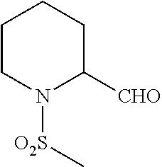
C1CN([O2S]C)C([CHO])CC1
